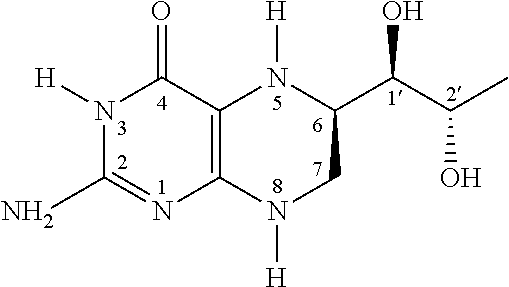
N1([H])C(N)=NC2=C(C1=O)N([H])C(C(C(C)O)O)CN2[H]
